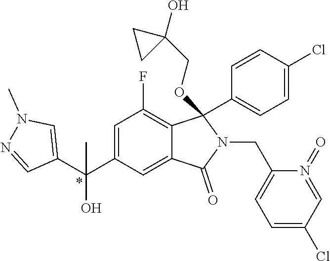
C1=C(C(O)(C2=CN(C)N=C2)C)C=C2C(=C1F)C(C1=CC=C(Cl)C=C1)(OCC1(O)CC1)N(CC1=CC=C(Cl)C=N1=O)C2=O
